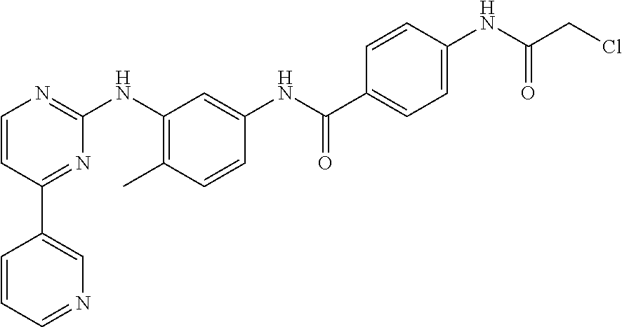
C1(C2=CN=CC=C2)=NC(NC2=C(C)C=CC(NC(C3=CC=C(NC(CCl)=O)C=C3)=O)=C2)=NC=C1
